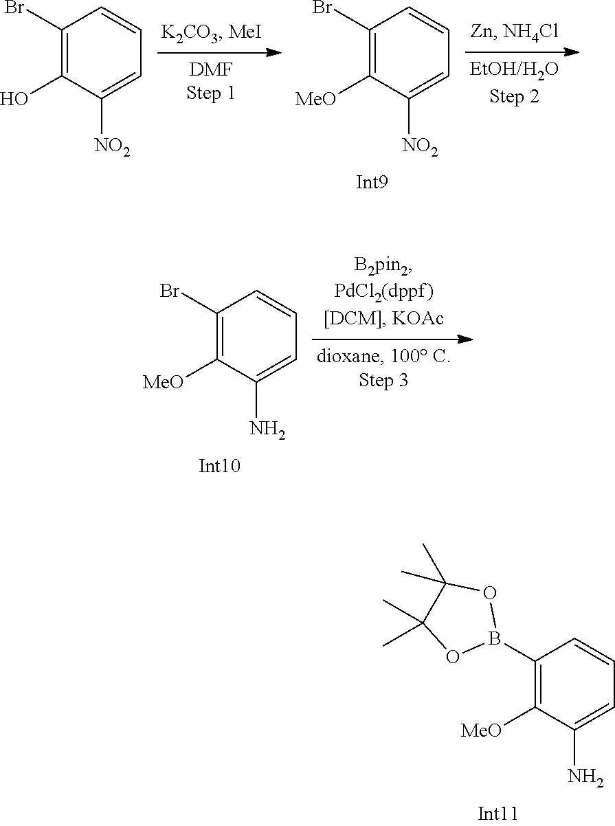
C1(B2OC(C)(C)C(C)(C)O2)=C([MeO])C(N)=CC=C1.C1(Br)=C(O)C([NO2])=CC=C1.C1(Br)=C([MeO])C([NO2])=CC=C1.C1(Br)=C([MeO])C(N)=CC=C1
